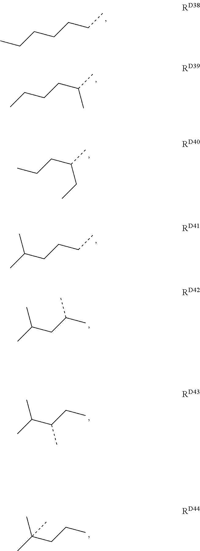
C(CCCCC)C.C(CCCC)(C)C.C(C(CC)C)(C)C.CCCCC(C)C.CCCC(C)CC.C(CC(C)C)(C)C.C(CCC)(C)(C)C
